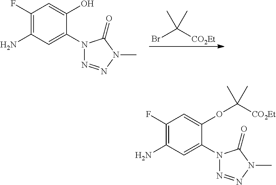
C1(N2N=NN(C)C2=O)=CC(N)=C(F)C=C1O.BrC([CO2Et])(C)C.C1(N2N=NN(C)C2=O)=CC(N)=C(F)C=C1OC([CO2Et])(C)C
